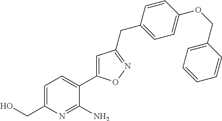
C1=C(CO)N=C(N)C(C2=CC(CC3=CC=C(OCC4=CC=CC=C4)C=C3)=NO2)=C1
